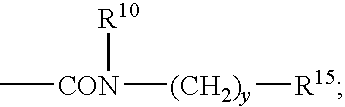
C[CON]([(CH2)y][R15])[R10]
